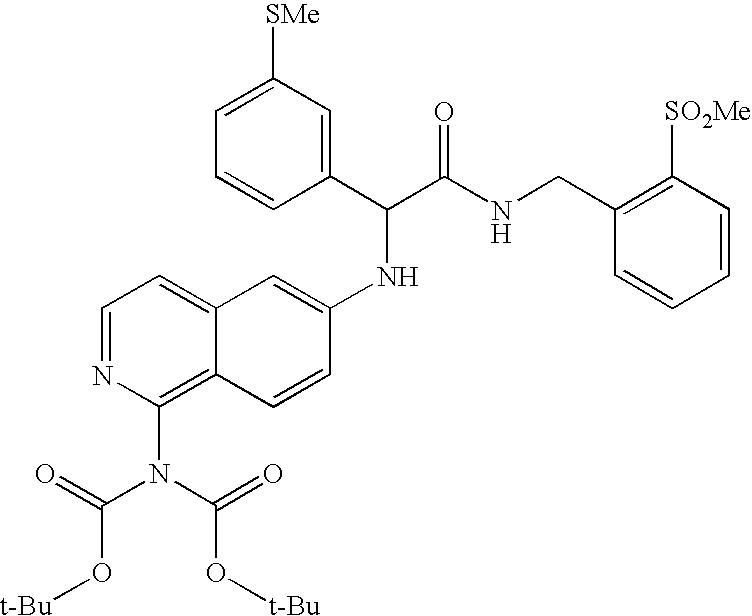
C1=NC(N(C(=O)O[t-Bu])C(=O)O[t-Bu])=C2C(=C1)C=C(NC(C(NCC1=C([SO2Me])C=CC=C1)=O)C1=CC([SMe])=CC=C1)C=C2
